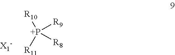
[R10][P+]([R11])([R9])[R8]
